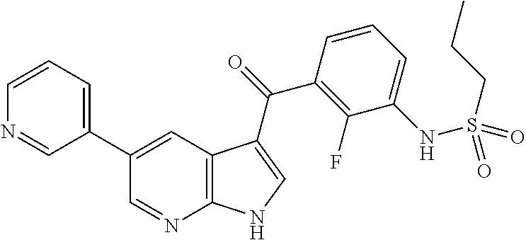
C12=C(C=C(C3=CC=CN=C3)C=N1)C(C(=O)C1=C(F)C(NS(CCC)(=O)=O)=CC=C1)=CN2
